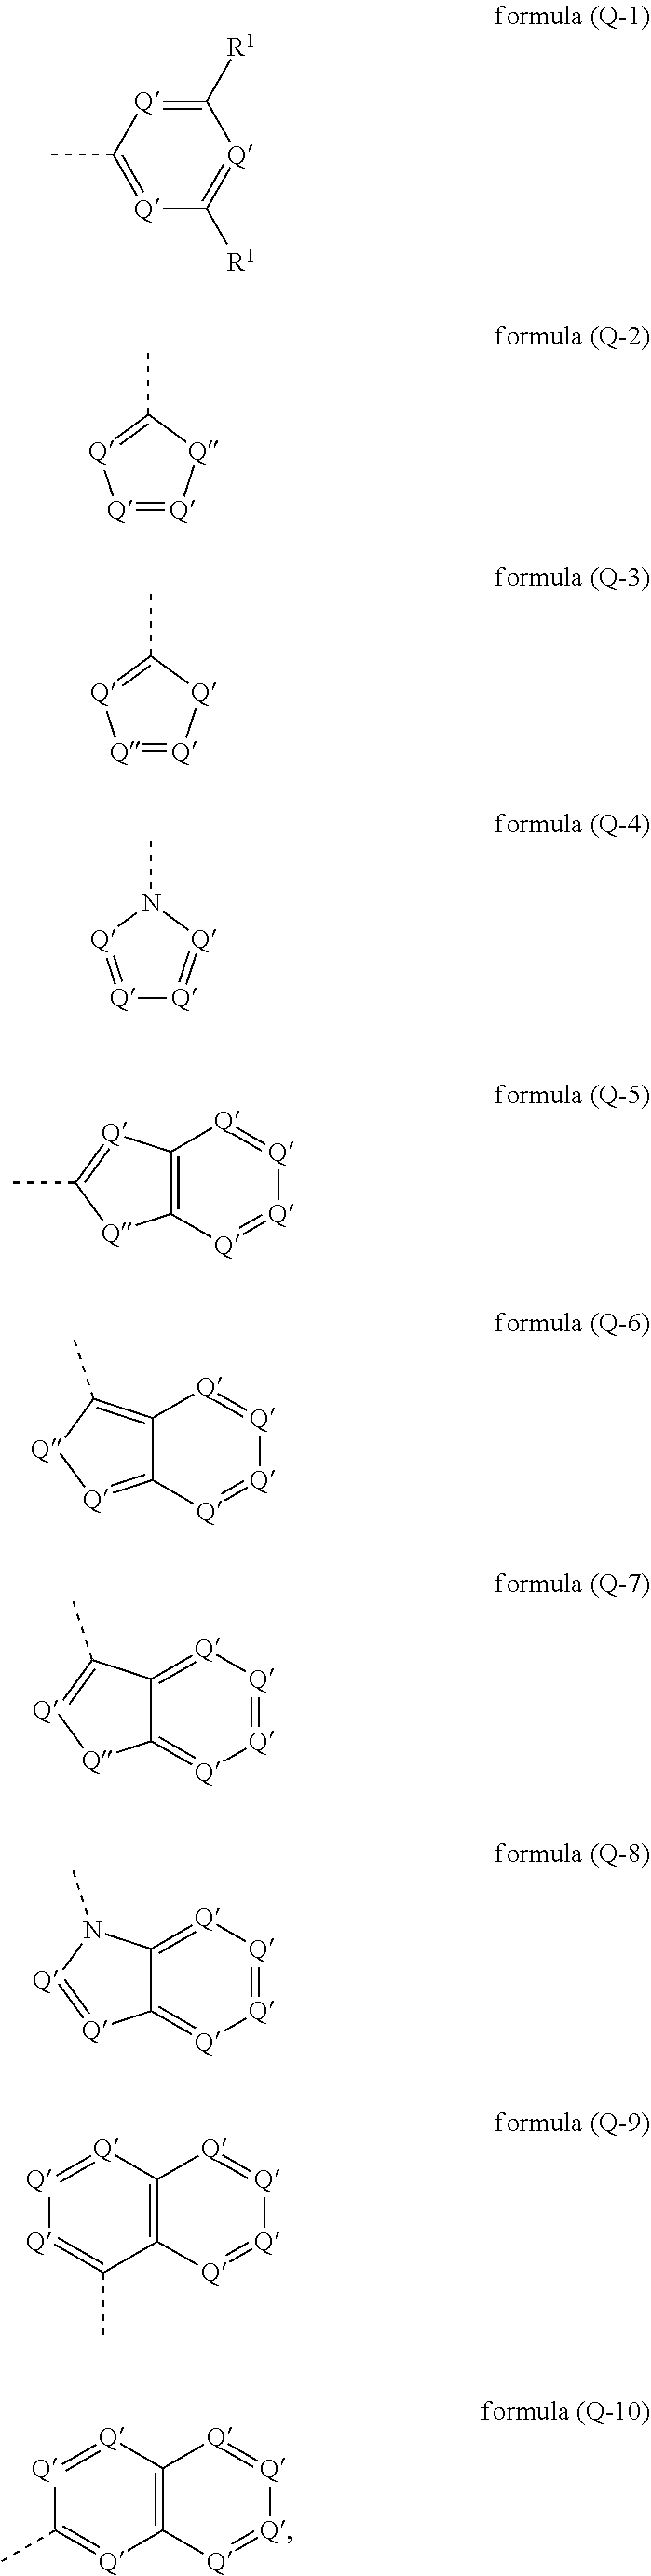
C1(C)=[Q]C([R1])=[Q]C([R1])=[Q]1.[Q]1=[Q][Q]C(C)=[Q]1.[Q]1=[Q][Q]C(C)=[Q]1.[Q]1=[Q]N(C)[Q]=[Q]1.C12=C([Q]=[Q][Q]=[Q]1)[Q]C(C)=[Q]2.C12=C(C)[Q][Q]=C1[Q]=[Q][Q]=[Q]2.C12=[Q][Q]=[Q][Q]=C1[Q][Q]=C2C.C12=[Q][Q]=[Q][Q]=C1[Q]=[Q]N2C.[Q]1=[Q]C2=C(C(C)=[Q]1)[Q]=[Q][Q]=[Q]2.[Q]1=[Q]C2=C([Q]=C1C)[Q]=[Q][Q]=[Q]2
